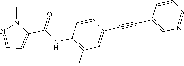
C1=CC(C#CC2=CN=CC=C2)=CC(C)=C1NC(C1=CC=NN1C)=O
